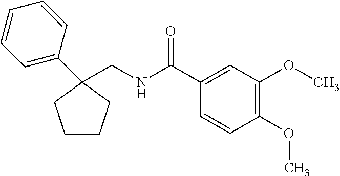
C1=CC(OC)=C(OC)C=C1C(=O)NCC1(C2=CC=CC=C2)CCCC1
